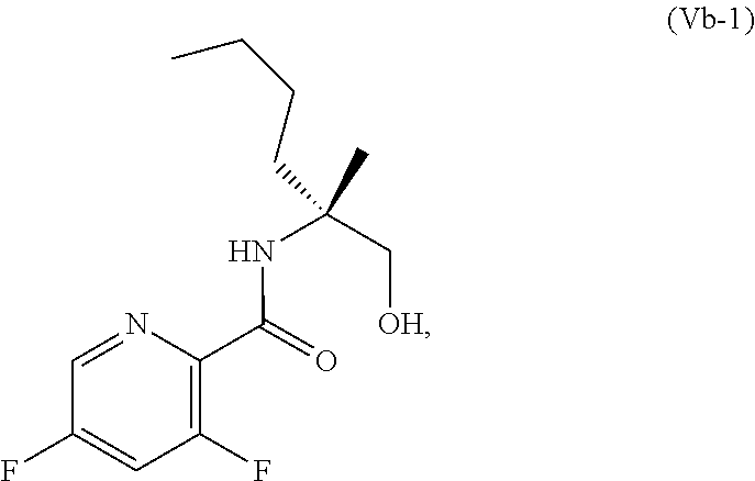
C1=NC(C(=O)NC(C)(C[OH])CCCC)=C(F)C=C1F
